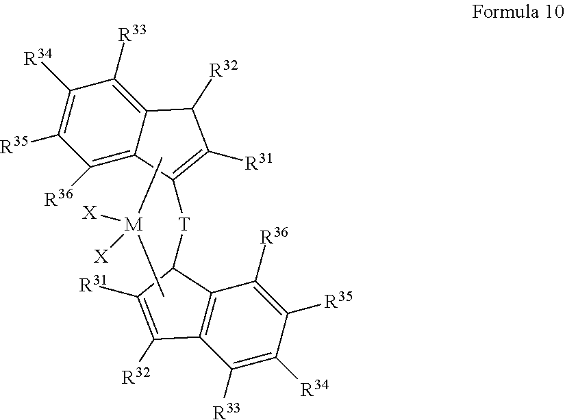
C12=C(C([R33])=C([R34])C([R35])=C1[R36])C([R32])=C([R31])C2[T]C1=C([R31])C([R32])C2=C([R33])C([R34])=C([R35])C([R36])=C21.C[M](C)([X])[X]
